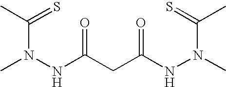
CN(NC(CC(NN(C)C(=S)C)=O)=O)C(C)=S
